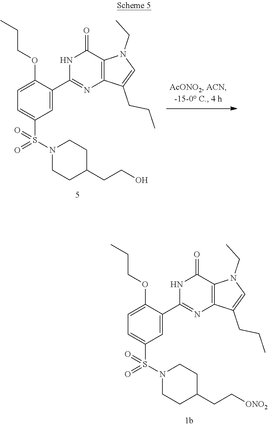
C1=C(OCCC)C(C2=NC3=C(C(=O)N2)N(CC)C=C3CCC)=CC(S(N2CCC(CCO)CC2)(=O)=O)=C1.C1=C(OCCC)C(C2=NC3=C(C(=O)N2)N(CC)C=C3CCC)=CC(S(N2CCC(CC[ONO2])CC2)(=O)=O)=C1
